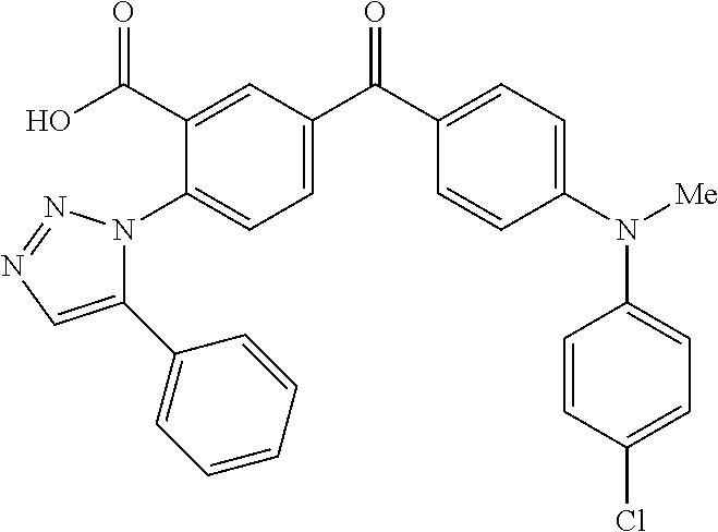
C1(C(O)=O)=CC(C(C2=CC=C(N([Me])C3=CC=C(Cl)C=C3)C=C2)=O)=CC=C1N1C(C2=CC=CC=C2)=CN=N1
